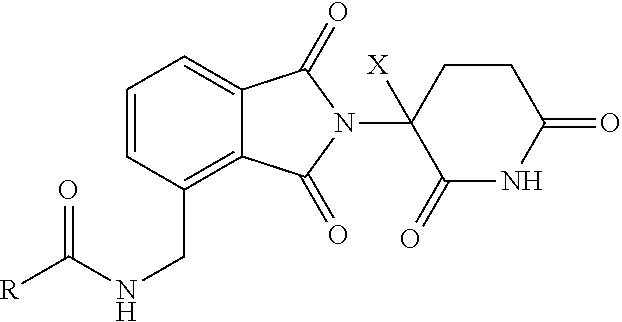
C1=CC=C2C(=C1CNC([R])=O)C(=O)N(C1([X])C(=O)NC(=O)CC1)C2=O
